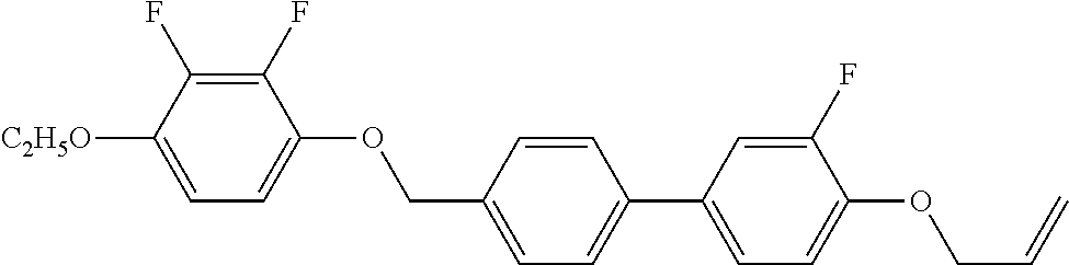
C1(F)=C(F)C([C2H5O])=CC=C1OCC1=CC=C(C2=CC=C(OCC=C)C(F)=C2)C=C1
